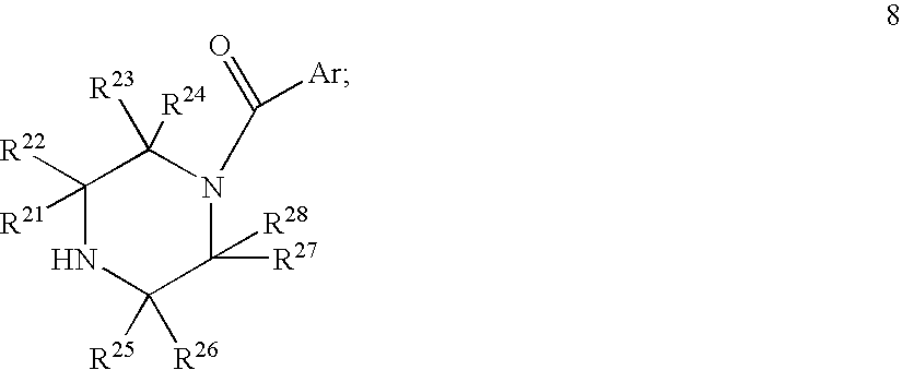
C1([R22])([R21])NC([R25])([R26])C([R27])([R28])N(C([Ar])=O)C1([R24])[R23]
